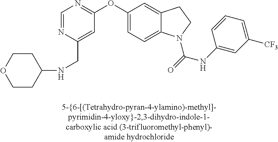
C1(OC2=CC=C3C(=C2)CCN3C(=O)NC2=CC([CF3])=CC=C2)=NC=NC(CNC2CCOCC2)=C1
